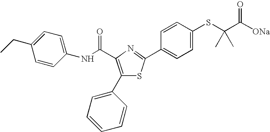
C1(NC(=O)C2=C(C3=CC=CC=C3)SC(C3=CC=C(SC(C([ONa])=O)(C)C)C=C3)=N2)=CC=C(CC)C=C1
